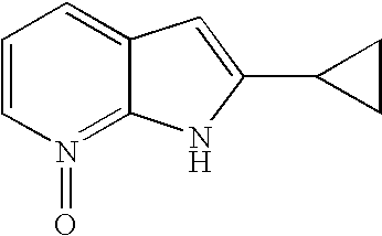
C1=CN(=O)=C2C(=C1)C=C(C1CC1)N2
